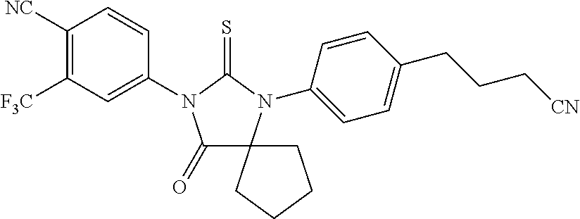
C1([NC])=C([F3C])C=C(N2C(=O)C3(N(C4=CC=C(CCC[CN])C=C4)C2=S)CCCC3)C=C1
